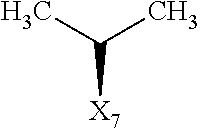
CC(C)[X7]
